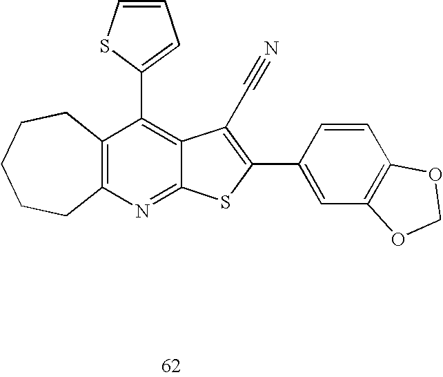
C12=C(N=C3C(=C1C1=CC=CS1)C(C#N)=C(C1=CC4=C(C=C1)OCO4)S3)CCCCC2
